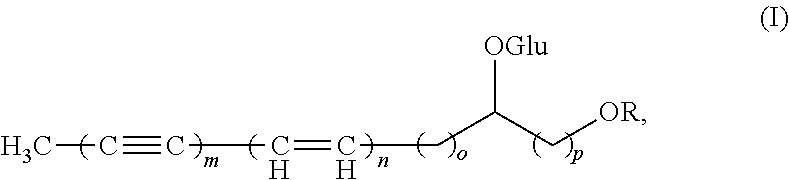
C(C(C[OR])[OGlu])C=CC#CC
